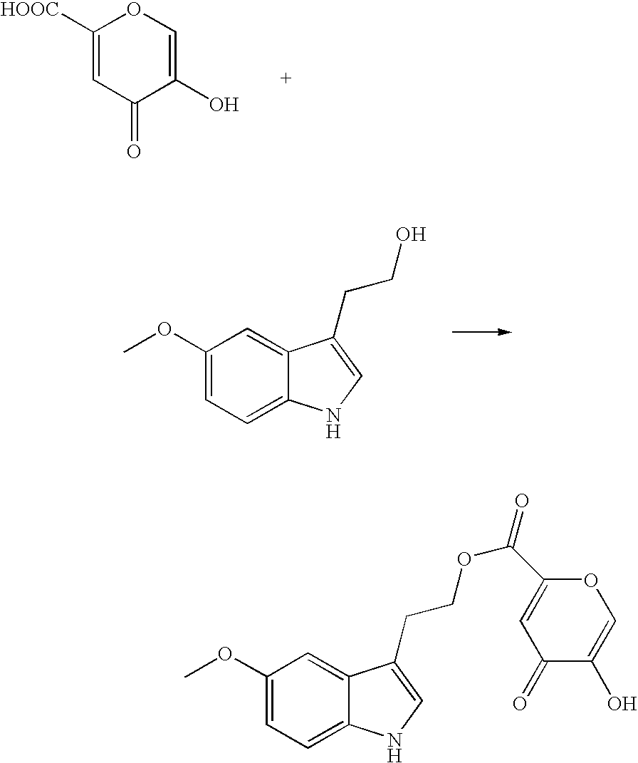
C1([HOOC])=CC(=O)C(O)=CO1.C1(OC)=CC=C2C(=C1)C(CCO)=CN2.C1(OC)=CC=C2C(=C1)C(CCOC(=O)C1=CC(=O)C(O)=CO1)=CN2
